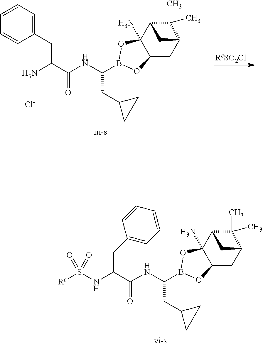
C1=CC=CC(CC(C(NC(B2OC3(N)C(CC4C(C)(C)C3C4)O2)CC2CC2)=O)N)=C1.[Cl-].C12(N)C(CC3C(C)(C)C1C3)OB(C(NC(C(NS([Rc])(=O)=O)CC1=CC=CC=C1)=O)CC1CC1)O2
